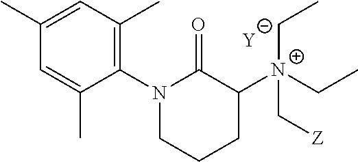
C1=C(C)C(N2C(=O)C([N+](C[Z])(CC)CC)CCC2)=C(C)C=C1C.[Y]
